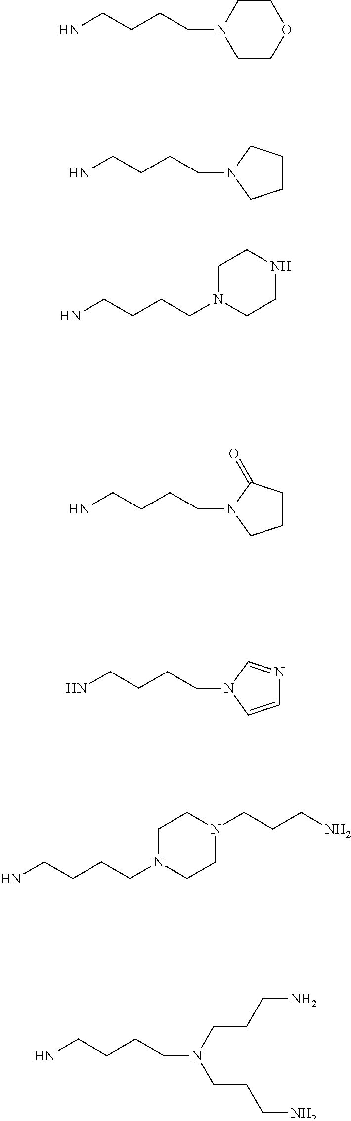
C1CN(CCCCN)CCO1.N1(CCCCN)CCCC1.C(CCCN)N1CCNCC1.N1(CCCCN)CCCC1=O.N1(CCCCN)C=CN=C1.C(CCCN)N1CCN(CCCN)CC1.C(CN(CCCN)CCCCN)CN
